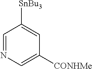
C1=NC=C([CONHMe])C=C1[SnBu3]
